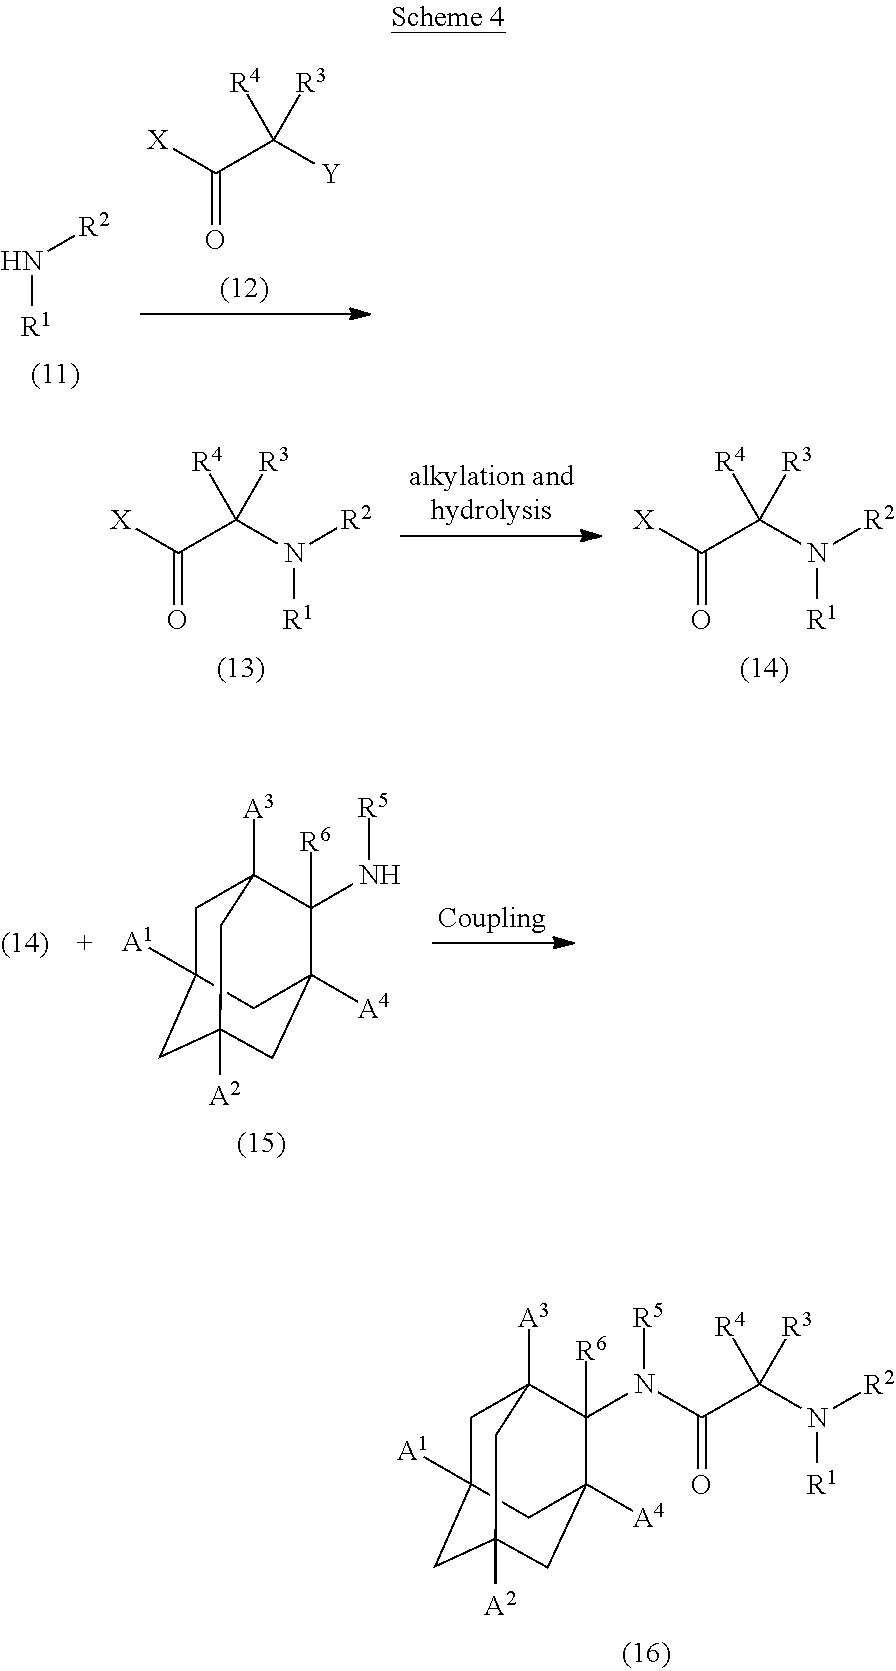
O=C([X])C([Y])([R3])[R4].N([R1])[R2].O=C([X])C(N([R2])[R1])([R3])[R4].O=C([X])C(N([R2])[R1])([R3])[R4].C1C2([A1])CC3([A2])CC([A4])(C([R6])(N[R5])C1([A3])C3)C2.C1C2([A1])CC3([A2])CC([A4])(C([R6])(N([R5])C(C(N([R2])[R1])([R3])[R4])=O)C1([A3])C3)C2
